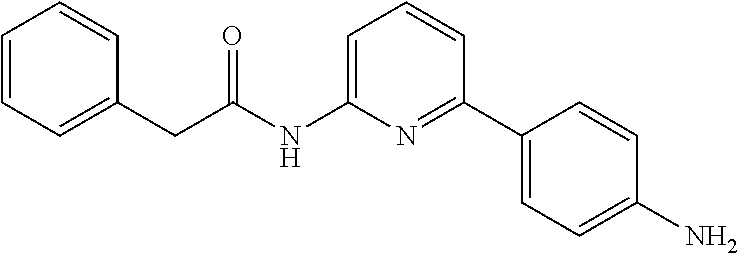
C1=CC=C(CC(NC2=CC=CC(C3=CC=C(N)C=C3)=N2)=O)C=C1
